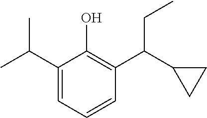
C1(C(C)C)=CC=CC(C(C2CC2)CC)=C1O
